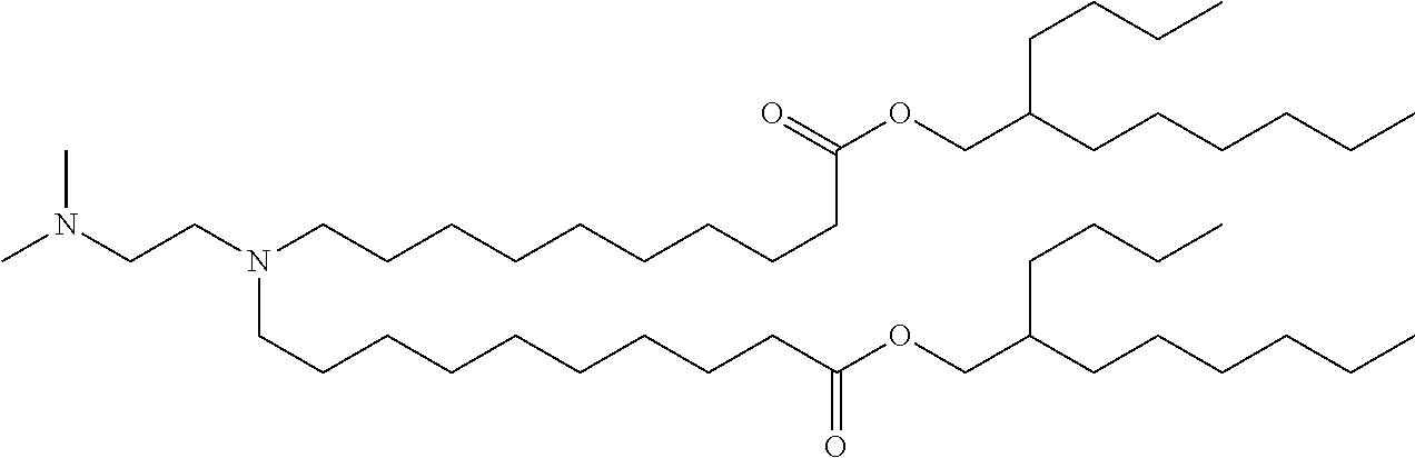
CN(CCN(CCCCCCCCCC(=O)OCC(CCCCCC)CCCC)CCCCCCCCCC(OCC(CCCCCC)CCCC)=O)C
